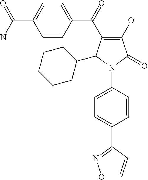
C1(O)=C(C(C2=CC=C(C(=O)N)C=C2)=O)C(C2CCCCC2)N(C2=CC=C(C3=NOC=C3)C=C2)C1=O
